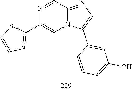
N1=CC2=NC=C(C3=CC(O)=CC=C3)N2C=C1C1=CC=CS1
